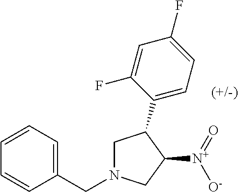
C1=CC=C(CN2CC(C3=CC=C(F)C=C3F)C([N+](=O)[O-])C2)C=C1
